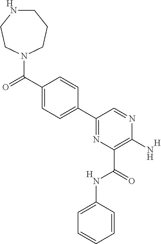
C1NCCN(C(C2=CC=C(C3=NC(C(=O)NC4=CC=CC=C4)=C(N)N=C3)C=C2)=O)CC1.[H].[H].[H]
